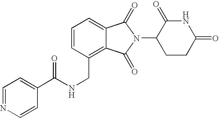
C1=C2C(=C(CNC(C3=CC=NC=C3)=O)C=C1)C(=O)N(C1CCC(=O)NC1=O)C2=O
